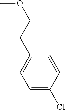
C1=C(Cl)C=CC(CCOC)=C1
